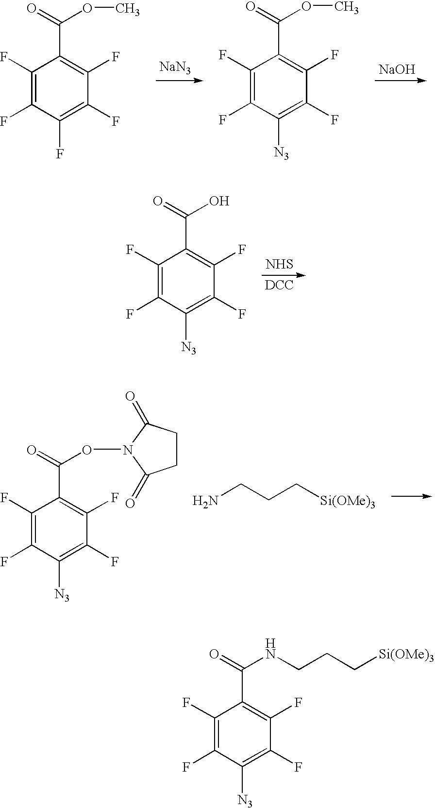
C1(F)=C(F)C([N3])=C(F)C(F)=C1C(=O)ON1C(=O)CCC1=O.NCCC[Si(OMe)3].[NaN3].[NaOH].C1(F)=C(F)C(F)=C(F)C(F)=C1C(=O)OC.C1(F)=C(F)C([N3])=C(F)C(F)=C1C(=O)OC.[NHS].[DCC].C1(F)=C(F)C([N3])=C(F)C(F)=C1C(=O)O.C1(F)=C(F)C([N3])=C(F)C(F)=C1C(=O)NCCC[Si(OMe)3]
